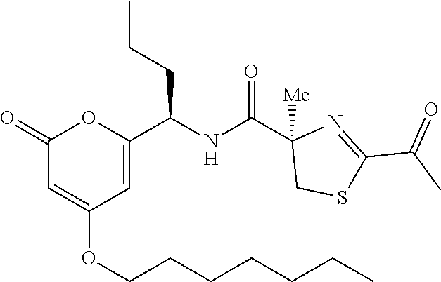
C1(=O)C=C(OCCCCCCC)C=C(C(NC(C2([Me])CSC(C(C)=O)=N2)=O)CCC)O1
